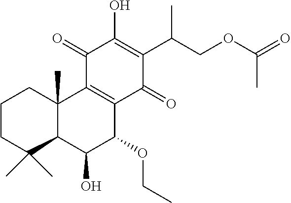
C1CC(C)(C)C2C(C)(C1)C1=C(C(OCC)C2O)C(=O)C(C(C)COC(C)=O)=C(O)C1=O
